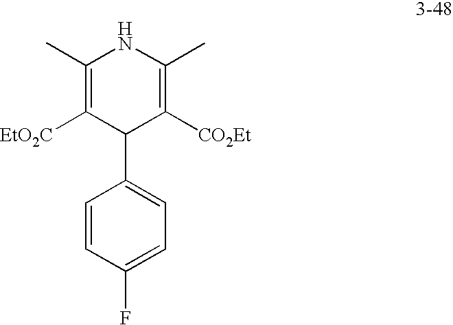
C1(C)=C([EtO2C])C(C2=CC=C(F)C=C2)C([CO2Et])=C(C)N1
